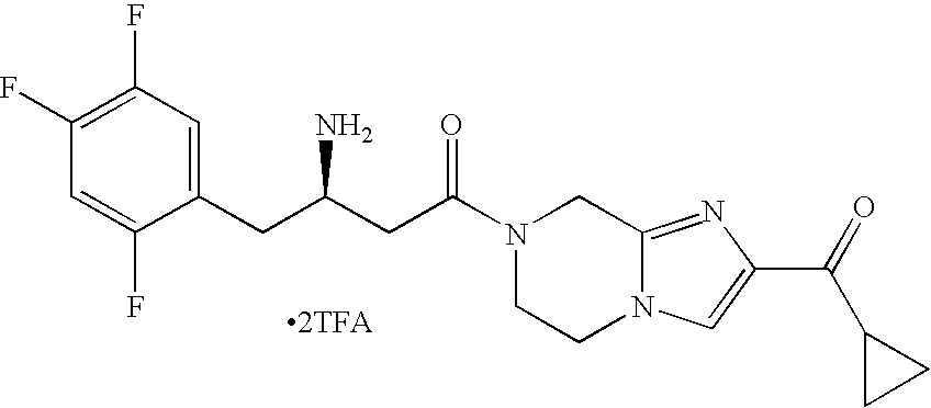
C1(CC(CC(N2CCN3C(=NC(C(C4CC4)=O)=C3)C2)=O)N)=CC(F)=C(F)C=C1F.[2TFA]
